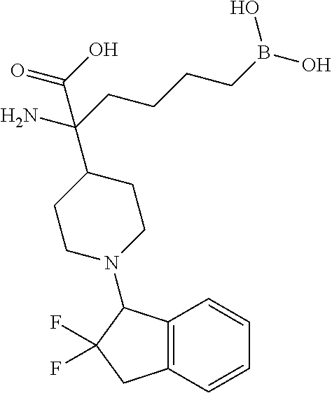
NC(CCCCB(O)O)(C1CCN(C2C3=C(C=CC=C3)CC2(F)F)CC1)C(O)=O
